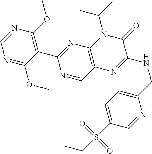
C1=NC(OC)=C(C2=NC3=C(C=N2)N=C(NCC2=CC=C(S(CC)(=O)=O)C=N2)C(=O)N3C(C)C)C(OC)=N1
